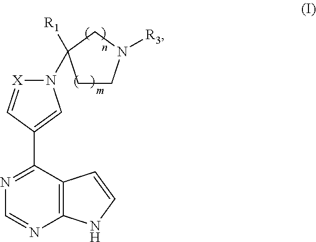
N1(C2([R1])CCN([R3])C2)[X]=CC(C2=NC=NC3=C2C=CN3)=C1
